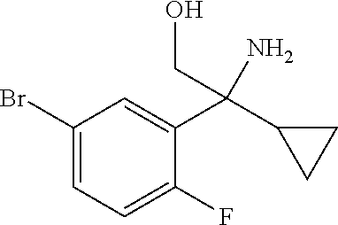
C1(Br)=CC=C(F)C(C(C2CC2)(CO)N)=C1
